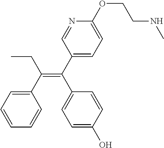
C1=C(C(=C(C2=CC=C(O)C=C2)C2=CC=C(OCCNC)N=C2)CC)C=CC=C1
